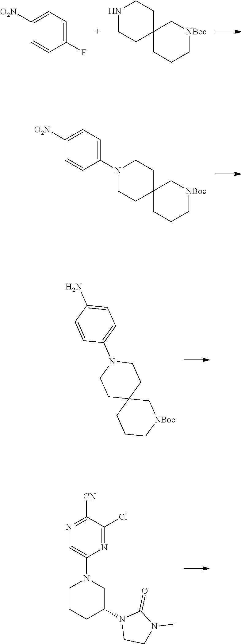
C1=C(F)C=CC([O2N])=C1.C1C2(CCC[NBoc]C2)CCNC1.C1C2(CCC[NBoc]C2)CCN(C2=CC=C([O2N])C=C2)C1.C12(CCC[NBoc]C1)CCN(C1=CC=C(N)C=C1)CC2.C1CN(C2CCCN(C3=CN=C([CN])C(Cl)=N3)C2)C(=O)N1C
